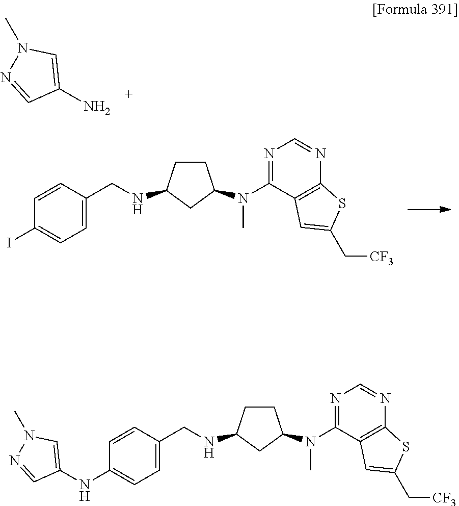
N1(C)N=CC(N)=C1.C1CC(NCC2=CC=C(I)C=C2)CC1N(C1=NC=NC2=C1C=C(C[CF3])S2)C.C1CC(NCC2=CC=C(NC3=CN(C)N=C3)C=C2)CC1N(C1=NC=NC2=C1C=C(C[CF3])S2)C
